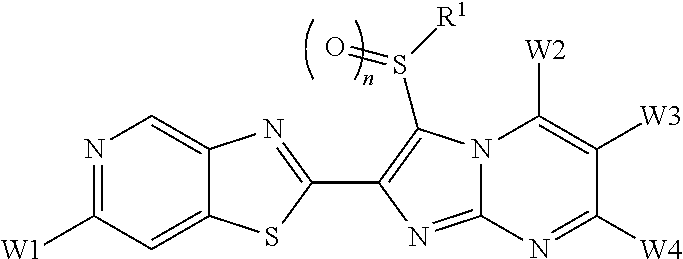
C12=CC([W1])=NC=C1N=C(C1=C(S([R1])=O)N3C(=N1)N=C([W4])C([W3])=C3[W2])S2
